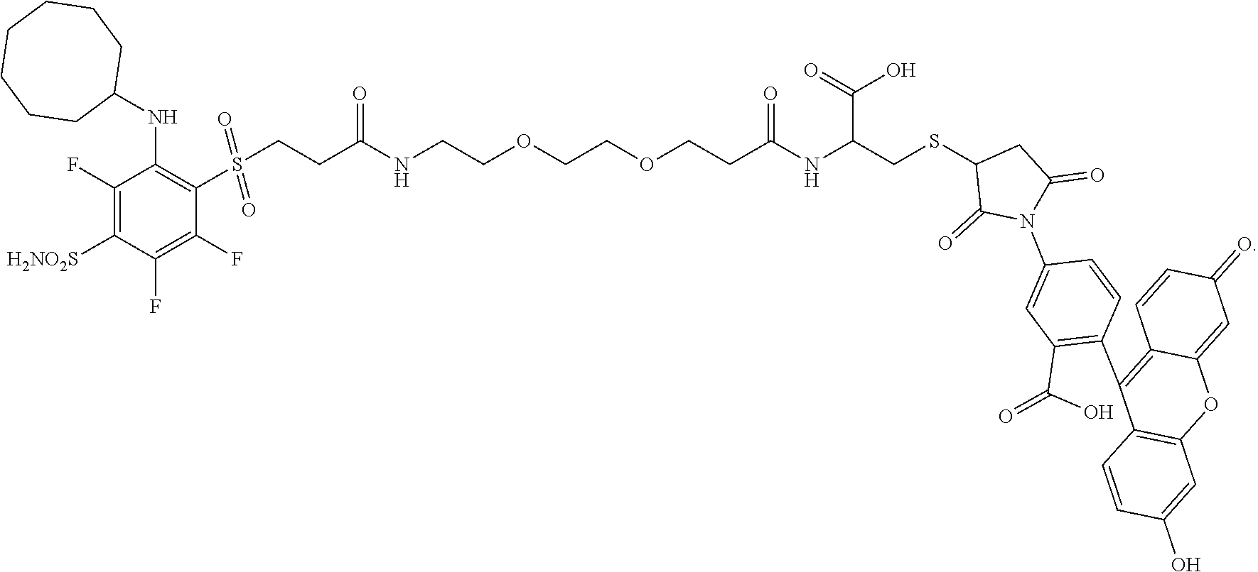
C1=CC(N2C(=O)C(SCC(NC(CCOCCOCCNC(CCS(C3=C(NC4CCCCCCC4)C(F)=C([H2NO2S])C(F)=C3F)(=O)=O)=O)=O)C(=O)O)CC2=O)=CC(C(O)=O)=C1C1=C2C(=CC(=O)C=C2)OC2=C1C=CC(O)=C2
